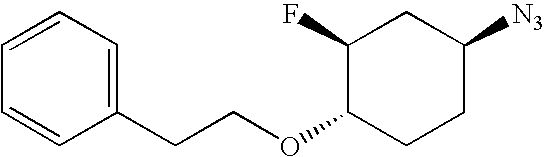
C1=CC=C(CCOC2CCC([N3])CC2F)C=C1
